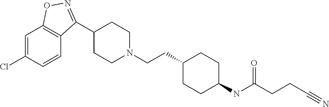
C1=C(Cl)C=CC2=C1ON=C2C1CCN(CCC2CCC(NC(CCC#N)=O)CC2)CC1
